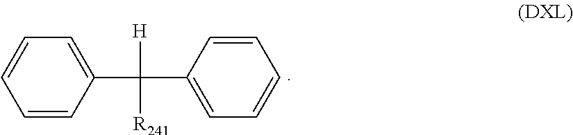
C1=CC(C(C2=CC=CC=C2)([H])[R241])=CC=C1
